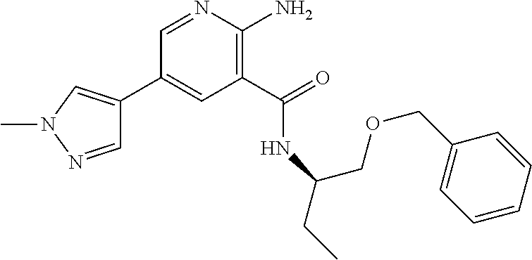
C1(C2=CN(C)N=C2)=CC(C(=O)NC(COCC2=CC=CC=C2)CC)=C(N)N=C1
